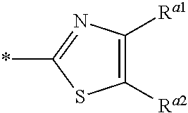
C1([Ra2])=C([Ra1])N=C(*)S1
